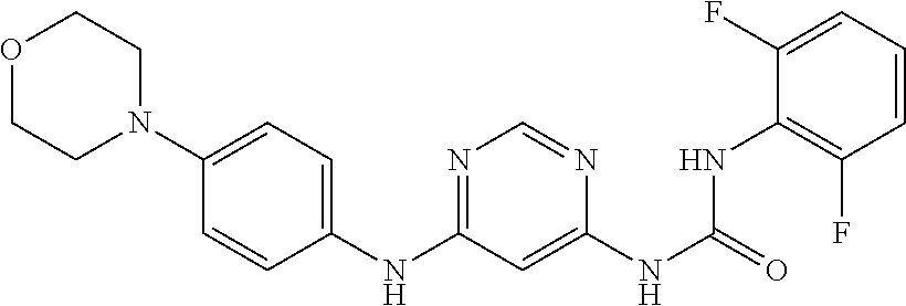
C1(NC2=NC=NC(NC(NC3=C(F)C=CC=C3F)=O)=C2)=CC=C(N2CCOCC2)C=C1
